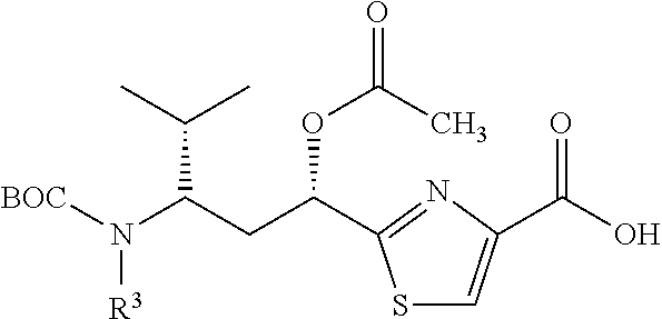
[BOC]N(C(CC(C1=NC(C(O)=O)=CS1)OC(=O)C)C(C)C)[R3]
